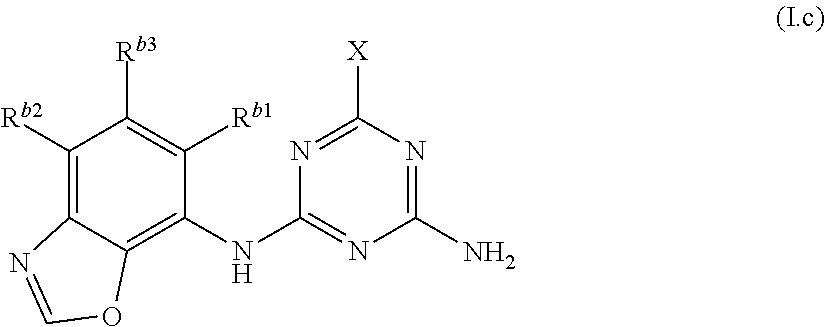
C1([Rb2])=C2C(=C(NC3=NC(N)=NC([X])=N3)C([Rb1])=C1[Rb3])OC=N2
